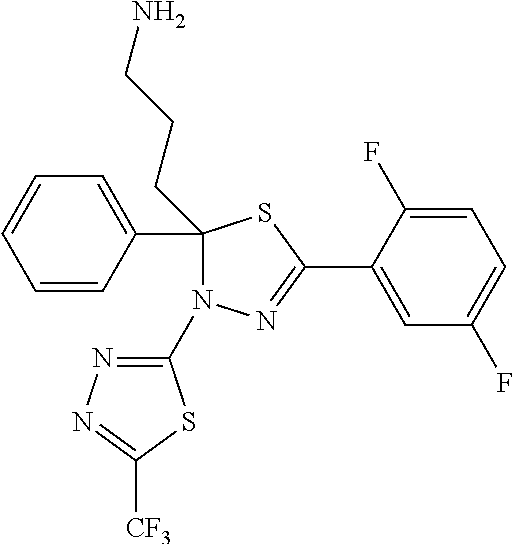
C1(C2=CC=CC=C2)(CCCN)N(C2=NN=C([CF3])S2)N=C(C2=CC(F)=CC=C2F)S1
